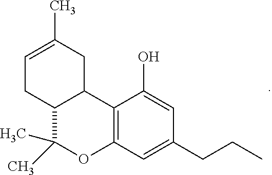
C12=C(C(O)=CC(CCC)=C1)C1C(C(C)(C)O2)CC=C(C)C1
